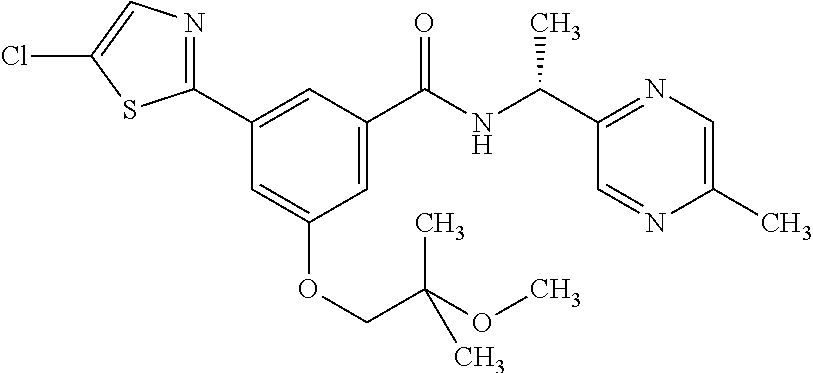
C1(C2=CC(C(NC(C3=NC=C(C)N=C3)C)=O)=CC(OCC(OC)(C)C)=C2)=NC=C(Cl)S1
